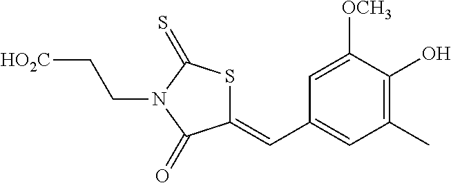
C1(=CC2=CC(C)=C(O)C([OCH3])=C2)SC(=S)N(CC[HO2C])C1=O
